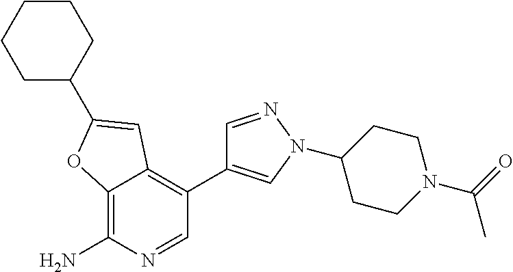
C12=C(N)N=CC(C3=CN(C4CCN(C(C)=O)CC4)N=C3)=C1C=C(C1CCCCC1)O2
